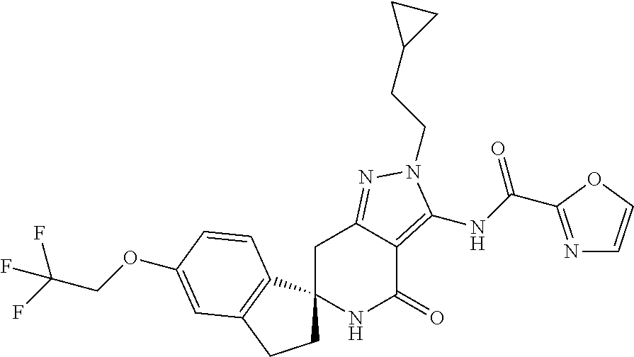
C1C2(C3=C(C1)C=C(OCC(F)(F)F)C=C3)NC(=O)C1=C(NC(=O)C3=NC=CO3)N(CCC3CC3)N=C1C2
